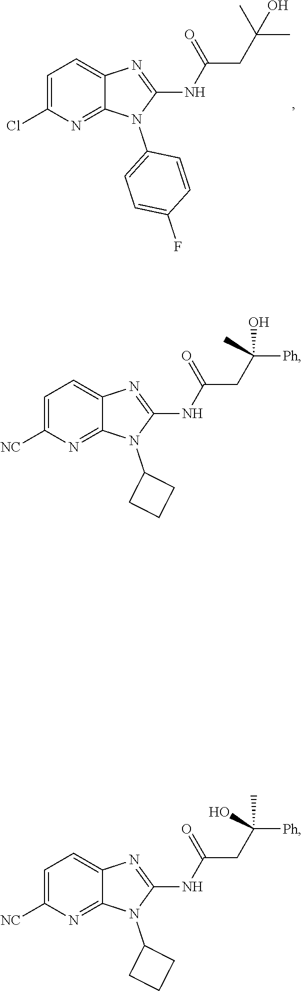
N(C1=NC2=CC=C([NC])N=C2N1C1CCC1)C(CC([Ph])(C)O)=O.N(C1=NC2=CC=C([NC])N=C2N1C1CCC1)C(CC([Ph])(O)C)=O.N(C1=NC2=CC=C(Cl)N=C2N1C1=CC=C(F)C=C1)C(CC(C)(C)O)=O
